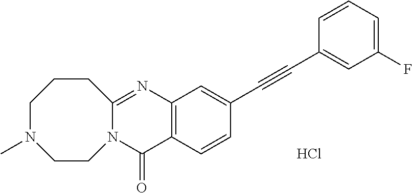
Cl.C12=C(C=CC(C#CC3=CC(F)=CC=C3)=C1)C(=O)N1C(=N2)CCCN(C)CC1
